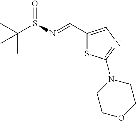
C1(C=NS(C(C)(C)C)=O)=CN=C(N2CCOCC2)S1
